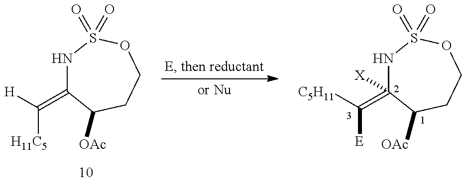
N1C(=C([H])[H11C5])C([OAc])CCOS1(=O)=O.N1C(=C([C5H11])[E])([X])C([OAc])CCOS1(=O)=O
